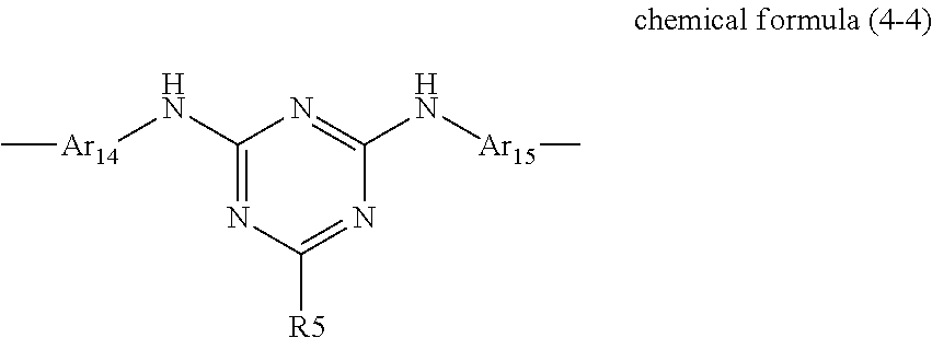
C1(N[Ar14]C)=NC([R5])=NC(N[Ar15]C)=N1
